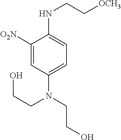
C1([O2N])=CC(N(CCO)CCO)=CC=C1NCC[OCH3]
